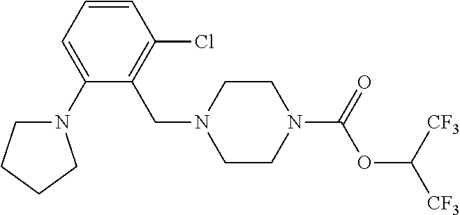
C1(N2CCCC2)=CC=CC(Cl)=C1CN1CCN(C(=O)OC([CF3])[CF3])CC1
